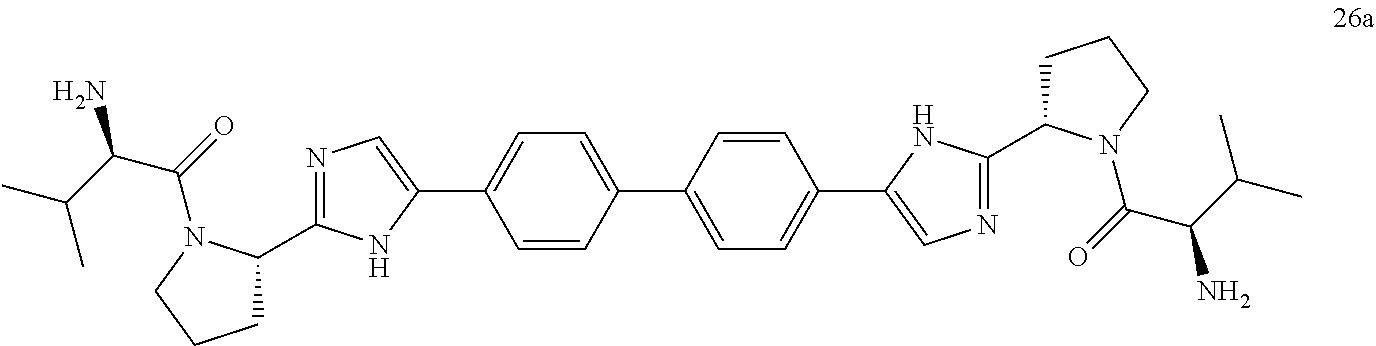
C1C(C2=NC=C(C3=CC=C(C4=CC=C(C5=CN=C(C6CCCN6C(=O)C(C(C)C)N)N5)C=C4)C=C3)N2)N(C(=O)C(C(C)C)N)CC1
